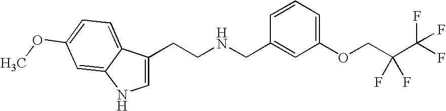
C1=C(CCNCC2=CC(OCC(C(F)(F)F)(F)F)=CC=C2)C2=CC=C(OC)C=C2N1
